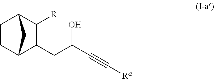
C1C2C(CC(O)C#C[Ra])=C([R])C(C1)C2
